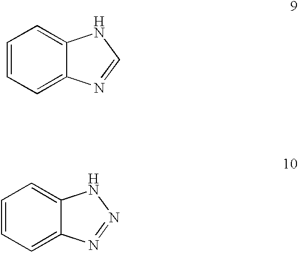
C1=CC=C2C(=C1)NC=N2.C1=CC=C2C(=C1)NN=N2
